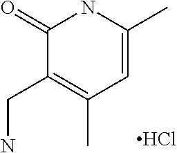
C1(=O)C(CN)=C(C)C=C(C)N1.Cl
